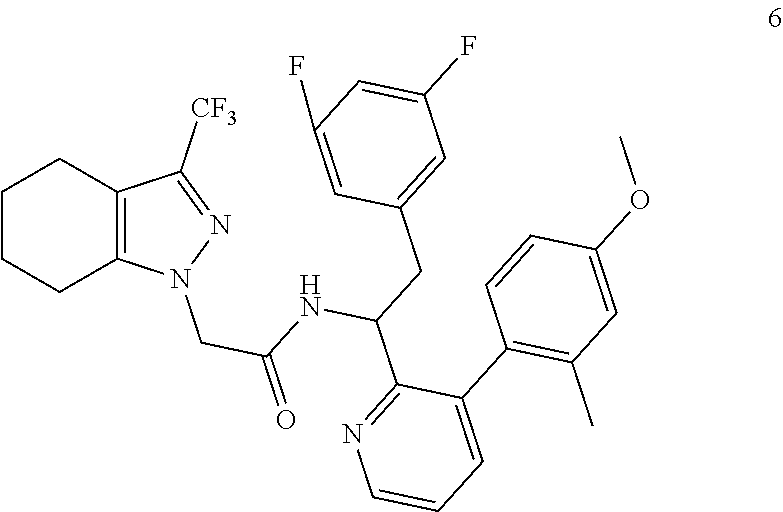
C1CCC2=C(C1)C([CF3])=NN2CC(=O)NC(CC1=CC(F)=CC(F)=C1)C1=NC=CC=C1C1=C(C)C=C(OC)C=C1
